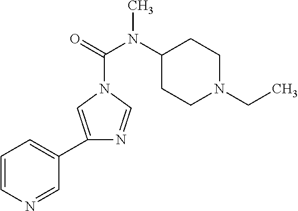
C1=CN=CC(C2=CN(C(=O)N(C3CCN(CC)CC3)C)C=N2)=C1
